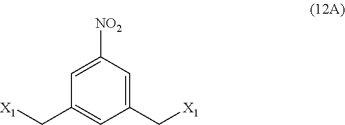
[X1]CC1=CC([NO2])=CC(C[X1])=C1
